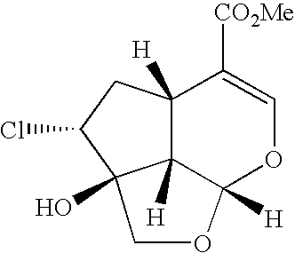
C12([H])C3([H])C([H])(OC=C1[CO2Me])OCC3(O)C(Cl)C2
